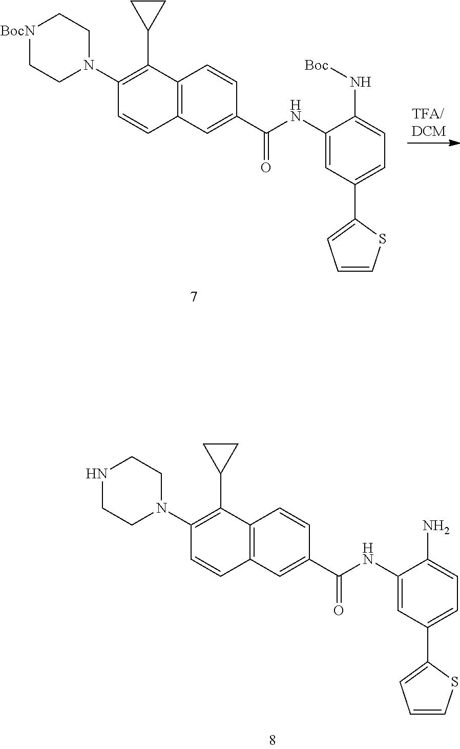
C12=C(C=C(C(NC3=CC(C4=CC=CS4)=CC=C3N)=O)C=C1)C=CC(N1CCNCC1)=C2C1CC1.C12=C(C=C(C(NC3=CC(C4=CC=CS4)=CC=C3N[Boc])=O)C=C1)C=CC(N1CC[BocN]CC1)=C2C1CC1
